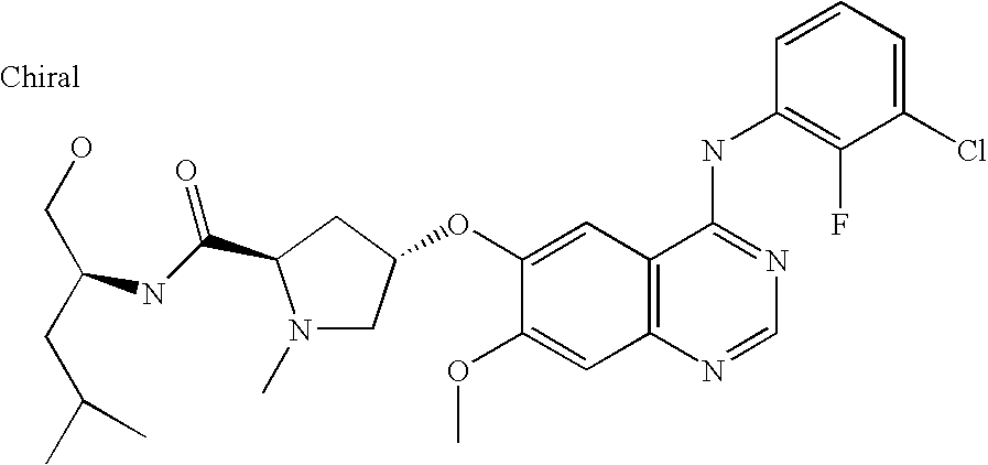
C1(Cl)=CC=CC(NC2=NC=NC3=C2C=C(OC2CN(C)C(C(NC(CO)CC(C)C)=O)C2)C(OC)=C3)=C1F
